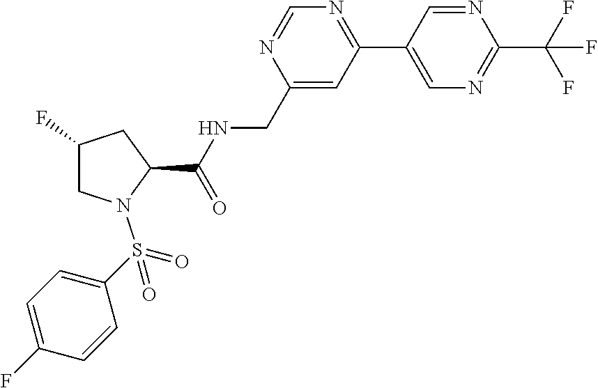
N1=CN=C(C2=CN=C(C(F)(F)F)N=C2)C=C1CNC(C1N(S(=O)(=O)C2=CC=C(F)C=C2)CC(F)C1)=O
